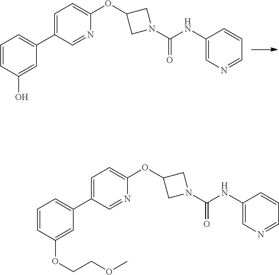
C1=C(C2=CC=CC(O)=C2)C=NC(OC2CN(C(=O)NC3=CN=CC=C3)C2)=C1.C1=C(C2=CC=CC(OCCOC)=C2)C=NC(OC2CN(C(=O)NC3=CN=CC=C3)C2)=C1
